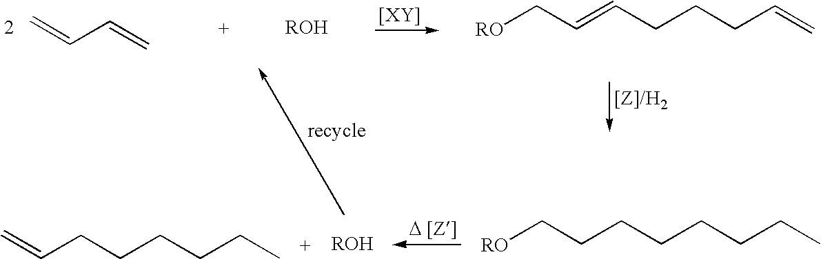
C=CC=C.[RO]CC=CCCCC=C.C(CCCCCCC)[RO].C=CCCCCCC
